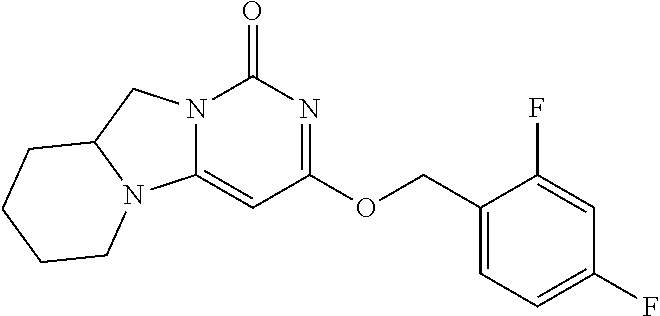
C1(F)=CC=C(COC2=NC(=O)N3C(=C2)N2C(C3)CCCC2)C(F)=C1
